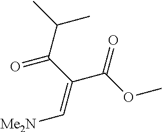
O=C(C(C(OC)=O)=C[Me2N])C(C)C
